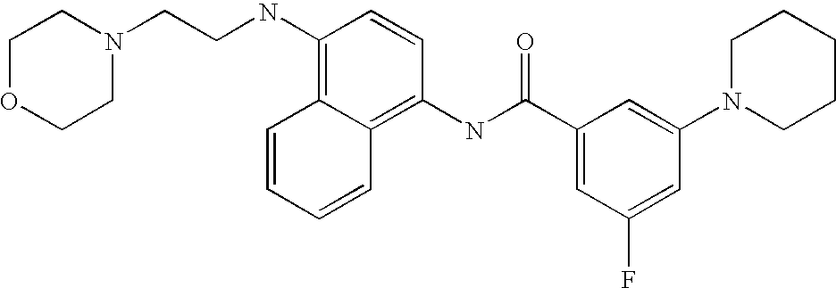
C1OCCN(CCNC2=C3C(=C(NC(C4=CC(F)=CC(N5CCCCC5)=C4)=O)C=C2)C=CC=C3)C1
